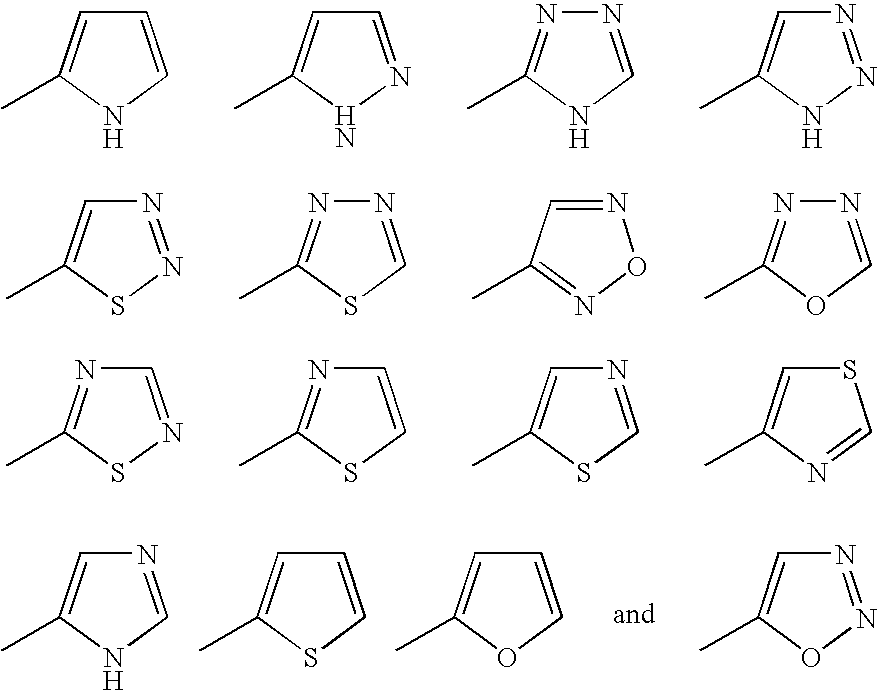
C1=CNC(C)=C1.C1=NNC(C)=C1.N1=CNC(C)=N1.N1=NNC(C)=C1.N1=NSC(C)=C1.N1=CSC(C)=N1.N1=CC(C)=NO1.N1=COC(C)=N1.C1=NSC(C)=N1.C1=CSC(C)=N1.N1=CSC(C)=C1.S1C=C(C)N=C1.N1=CNC(C)=C1.C1=CSC(C)=C1.C1=COC(C)=C1.N1=NOC(C)=C1
